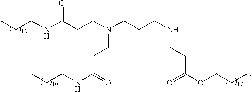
CCCNC(CCN(CCCNCCC(=O)OCCC)CCC(NCCC)=O)=O
